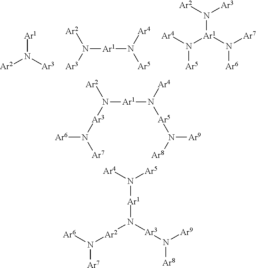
[Ar2]N([Ar3])[Ar1].N([Ar1]N([Ar5])[Ar4])([Ar3])[Ar2].N([Ar1](N([Ar5])[Ar4])N([Ar7])[Ar6])([Ar2])[Ar3].N([Ar1]N([Ar5]N([Ar8])[Ar9])[Ar4])([Ar3]N([Ar7])[Ar6])[Ar2].N([Ar7])([Ar6])[Ar2]N([Ar3]N([Ar9])[Ar8])[Ar1]N([Ar5])[Ar4]
